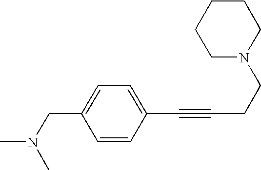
N(C)(C)CC1=CC=C(C#CCCN2CCCCC2)C=C1
